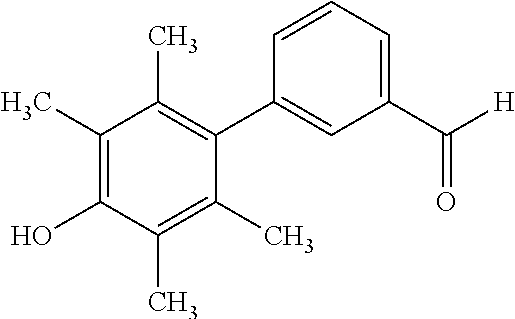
C1(C)=C(O)C(C)=C(C)C(C2=CC(C([H])=O)=CC=C2)=C1C
